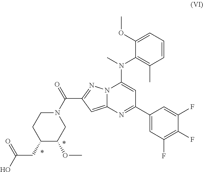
N12C(=CC(C(N3CC(OC)C(CC(O)=O)CC3)=O)=N1)N=C(C1=CC(F)=C(F)C(F)=C1)C=C2N(C)C1=C(C)C=CC=C1OC
